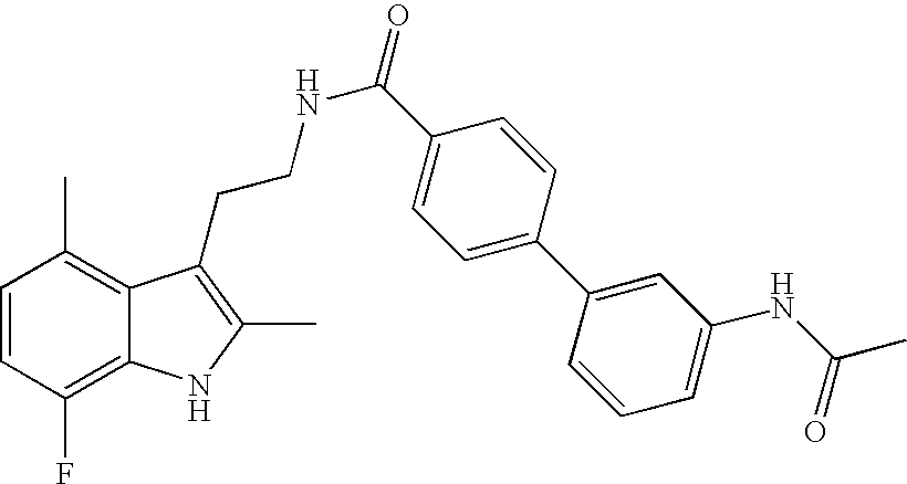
C1=CC(F)=C2C(=C1C)C(CCNC(=O)C1=CC=C(C3=CC(NC(C)=O)=CC=C3)C=C1)=C(C)N2
